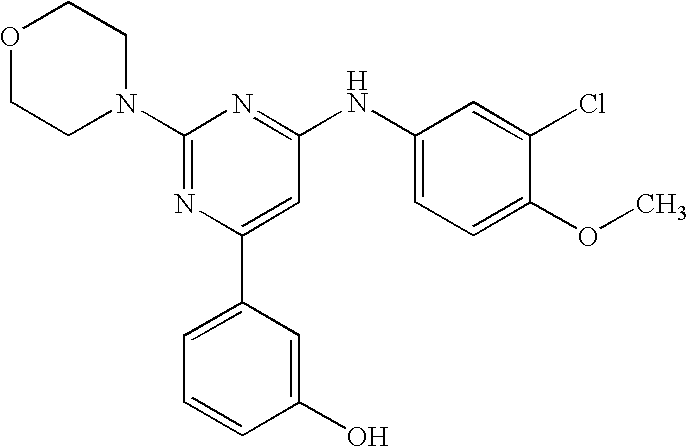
C1(N2CCOCC2)=NC(C2=CC=CC(O)=C2)=CC(NC2=CC=C(OC)C(Cl)=C2)=N1
